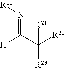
N(=C(C([R22])([R23])[R21])[H])[R11]
